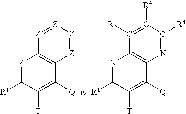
[Z]1=C([R1])C([T])=C([Q])C2=C1[Z]=[Z][Z]=[Z]2.N1=C([R1])C([T])=C([Q])C2=C1C([R4])=C([R4])C([R4])=N2
